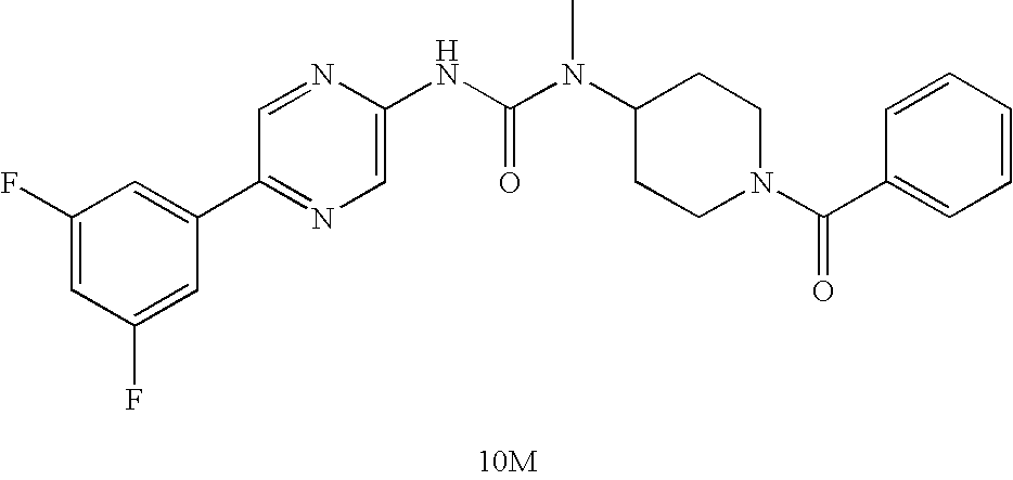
[10M].C1(C2=CC(F)=CC(F)=C2)=NC=C(NC(N(C2CCN(C(=O)C3=CC=CC=C3)CC2)C)=O)N=C1
